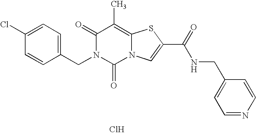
C1(=O)N(CC2=CC=C(Cl)C=C2)C(=O)N2C(=C1C)SC(C(=O)NCC1=CC=NC=C1)=C2.Cl
